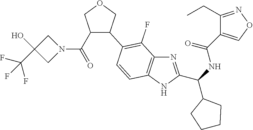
C1(C(N2CC(O)(C(F)(F)F)C2)=O)C(C2=C(F)C3=C(C=C2)NC(C(C2CCCC2)NC(=O)C2=CON=C2CC)=N3)COC1
